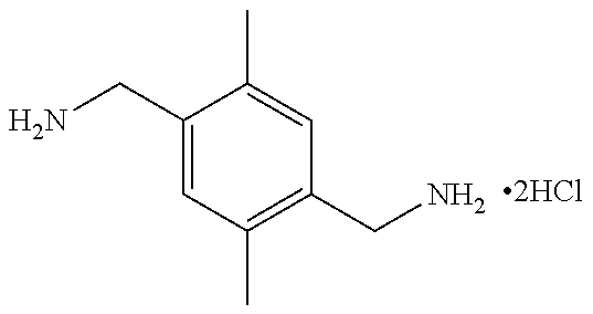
NCC1=CC(C)=C(CN)C=C1C
